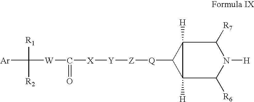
[Ar]C([W]C([X][Y][Z][Q]C1C2([H])C1([H])C([R7])N([H])C2[R6])=O)([R1])[R2]
